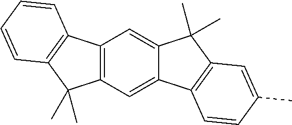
C12=C(C=C3C(=C1)C(C)(C)C1=C3C=CC(C)=C1)C(C)(C)C1=C2C=CC=C1
